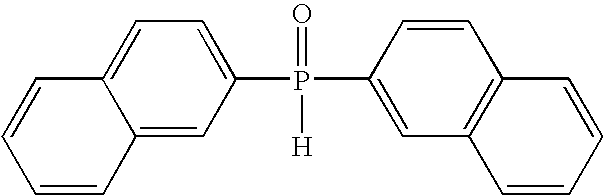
C1=C(P(C2=CC3=C(C=C2)C=CC=C3)(=O)[H])C=C2C(=C1)C=CC=C2
